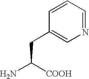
C(CC1=CN=CC=C1)([COOH])N
